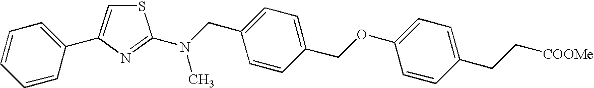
C1(CC[COOMe])=CC=C(OCC2=CC=C(CN(C3=NC(C4=CC=CC=C4)=CS3)C)C=C2)C=C1
